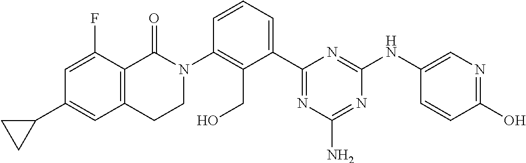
C1(C2=CC3=C(C(F)=C2)C(=O)N(C2=C(CO)C(C4=NC(N)=NC(NC5=CN=C(O)C=C5)=N4)=CC=C2)CC3)CC1
